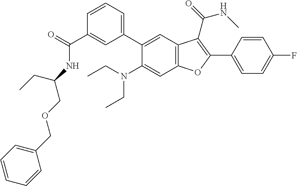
C1(C(=O)NC(CC)COCC2=CC=CC=C2)=CC(C2=CC3=C(C=C2N(CC)CC)OC(C2=CC=C(F)C=C2)=C3C(=O)NC)=CC=C1
